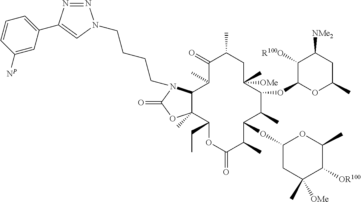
C12C(C)(C(CC)OC(=O)C(C)C(OC3CC(C)([OMe])C([OR100])C(C)O3)C(C)C(OC3OC(C)CC([NMe2])C3[R100O])C([OMe])(C)CC(C)C(=O)C1C)OC(=O)N2CCCCN1N=NC(C2=CC=CC([NP])=C2)=C1
